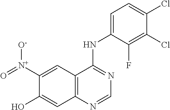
C12=C(N=CN=C1NC1=CC=C(Cl)C(Cl)=C1F)C=C(O)C([N+](=O)[O-])=C2
